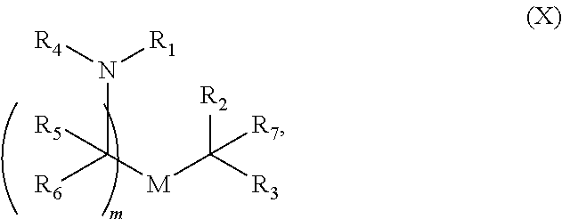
N(C([R6])([M]C([R2])([R3])[R7])[R5])([R1])[R4]
